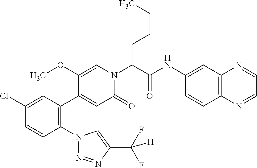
C1(Cl)=CC(C2=CC(=O)N(C(C(NC3=CC4=C(C=C3)N=CC=N4)=O)CCCC)C=C2OC)=C(N2N=NC(C(F)(F)[H])=C2)C=C1
